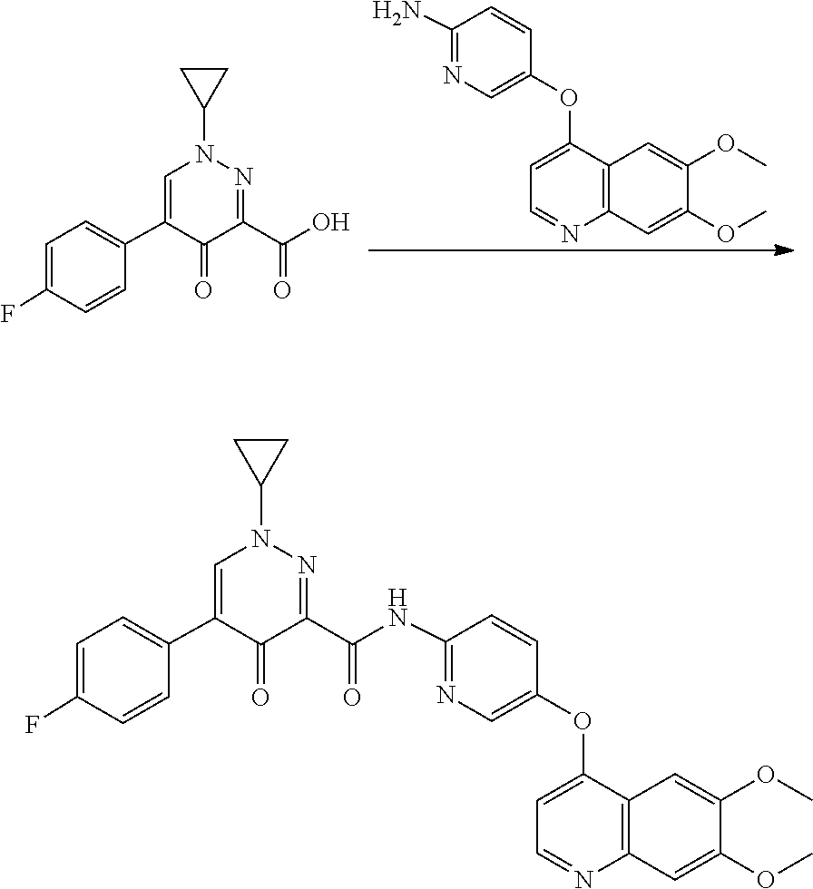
C1(N)=NC=C(OC2=CC=NC3=C2C=C(OC)C(OC)=C3)C=C1.N1(C2CC2)N=C(C(O)=O)C(=O)C(C2=CC=C(F)C=C2)=C1.N1(C2CC2)N=C(C(=O)NC2=NC=C(OC3=CC=NC4=C3C=C(OC)C(OC)=C4)C=C2)C(=O)C(C2=CC=C(F)C=C2)=C1
